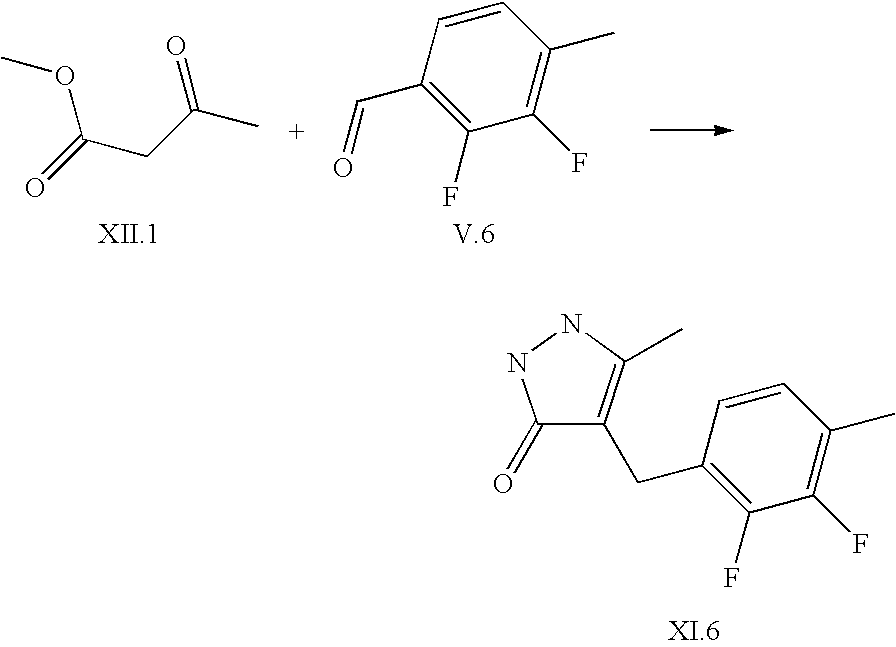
C(CC(C)=O)(=O)OC.C1=CC(C=O)=C(F)C(F)=C1C.C1=CC(CC2=C(C)NNC2=O)=C(F)C(F)=C1C
